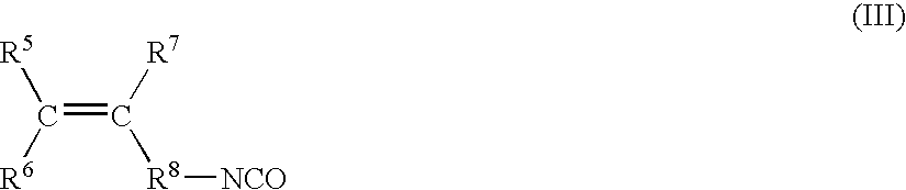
C(=C([R7])[R8][NCO])([R5])[R6]
